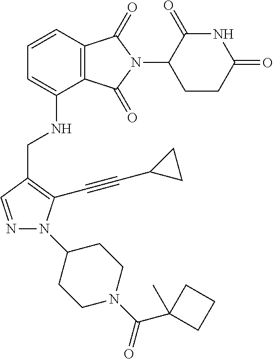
N1=CC(CNC2=CC=CC3=C2C(=O)N(C2CCC(=O)NC2=O)C3=O)=C(C#CC2CC2)N1C1CCN(C(C2(C)CCC2)=O)CC1
